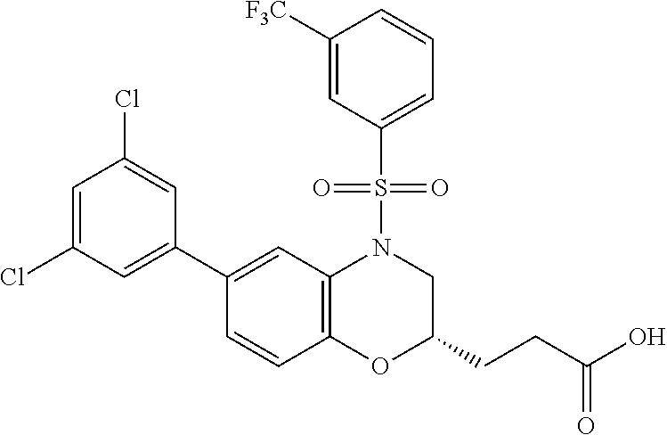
C1(C2=CC(Cl)=CC(Cl)=C2)=CC2=C(C=C1)OC(CCC(O)=O)CN2S(=O)(=O)C1=CC=CC([F3C])=C1
